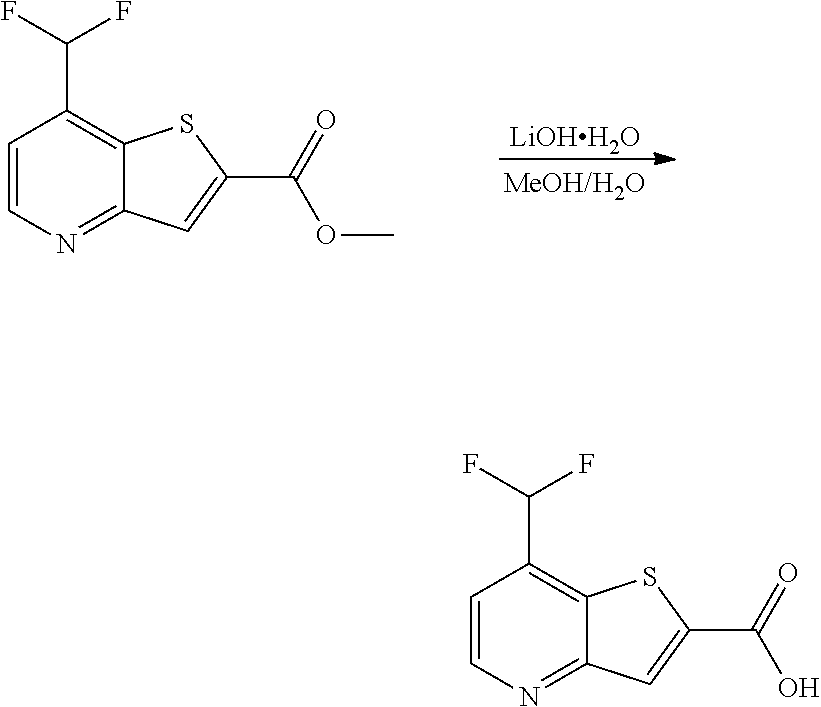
C1=CN=C2C(=C1C(F)F)SC(C(=O)O)=C2.C1=CN=C2C(=C1C(F)F)SC(C(=O)OC)=C2.[LiOHH2O]
